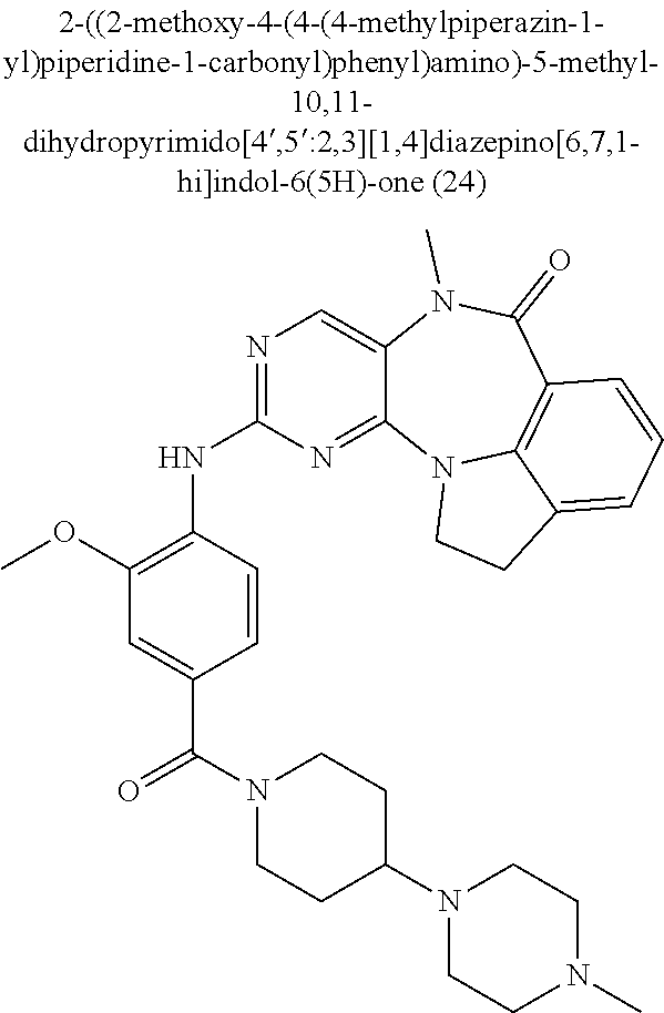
N1=C(NC2=C(OC)C=C(C(N3CCC(N4CCN(C)CC4)CC3)=O)C=C2)N=C2C(=C1)N(C)C(=O)C1=C3N2CCC3=CC=C1
